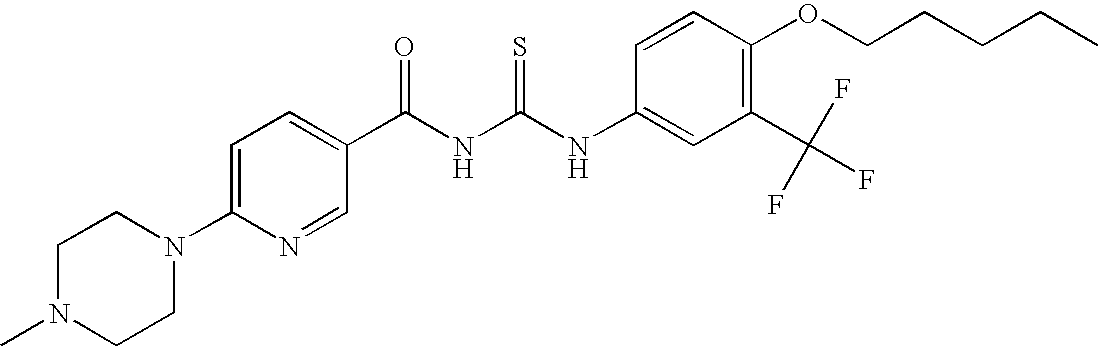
N(C(NC(=O)C1=CC=C(N2CCN(C)CC2)N=C1)=S)C1=CC(C(F)(F)F)=C(OCCCCC)C=C1
